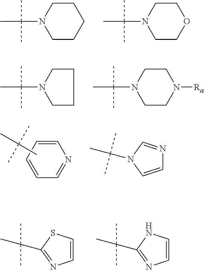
C1CCCCN1C(C)(C)C.C1COCCN1C(C)(C)C.N1(C(C)(C)C)CCCC1.C1CN([Ra])CCN1C(C)(C)C.C1=CC=NC=C1.CC(C)(C)C.C(C)(C)(C)N1C=NC=C1.C(C)(C)(C)C1=NC=CS1.C(C)(C)(C)C1=NC=CN1
